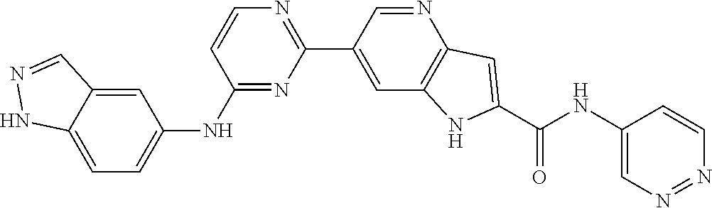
C1(C2=CC3=C(N=C2)C=C(C(NC2=CN=NC=C2)=O)N3)=NC=CC(NC2=CC=C3NN=CC3=C2)=N1
